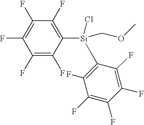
C1(F)=C(F)C([Si](Cl)(COC)C2=C(F)C(F)=C(F)C(F)=C2F)=C(F)C(F)=C1F
